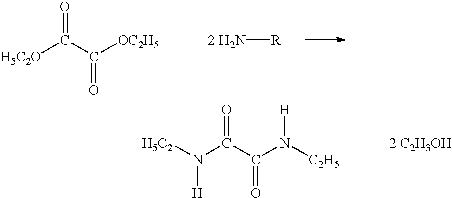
[2 H2N][R].[H5C2O]C(C([OC2H5])=O)=O.[H5C2]N(C(C(N([C2H5])[H])=O)=O)[H]
